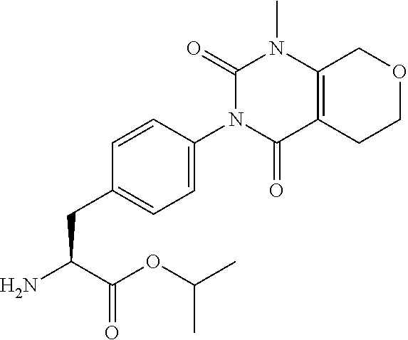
C1(=O)N(C2=CC=C(CC(N)C(OC(C)C)=O)C=C2)C(=O)C2=C(N1C)COCC2
